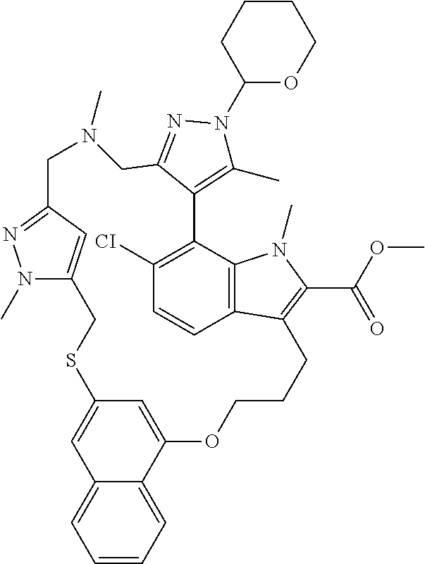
N1(C)CC2=NN(C)C(=C2)CSC2=CC3=CC=CC=C3C(=C2)OCCCC2=C(C(=O)OC)N(C)C3=C2C=CC([CI])=C3C2=C(C)N(C3OCCCC3)N=C2C1
